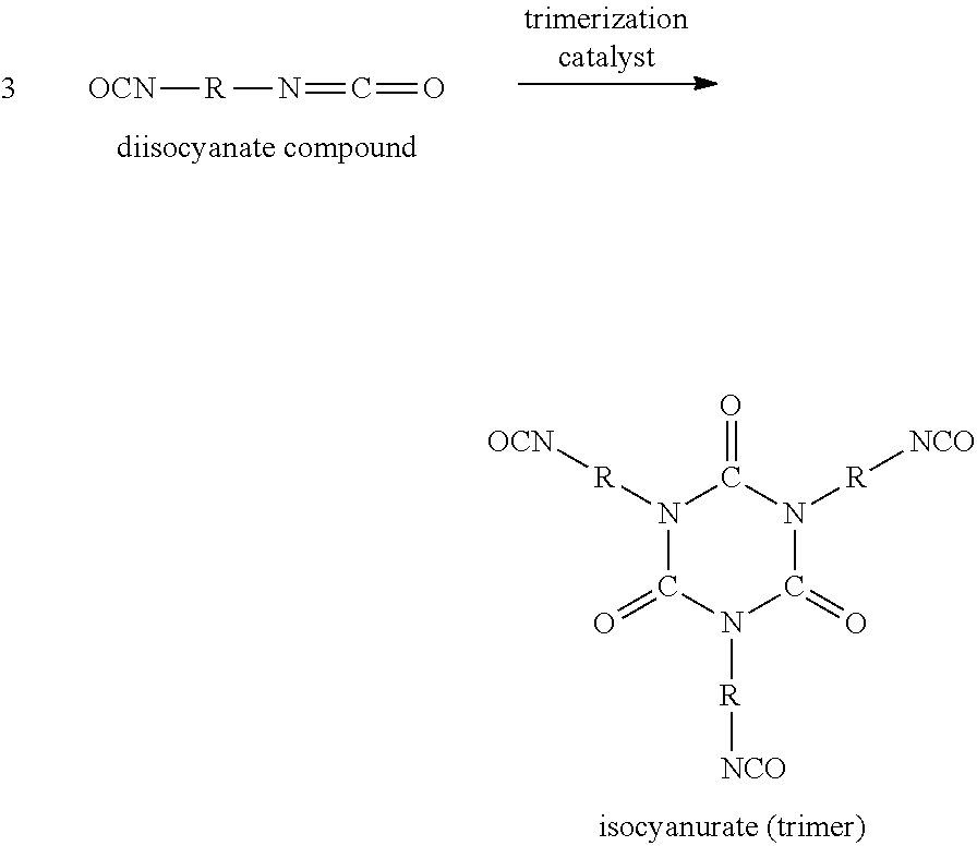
N1([R][OCN])C(=O)N([R][NCO])C(=O)N([R][NCO])C1=O.[OCN][R]N=C=O
